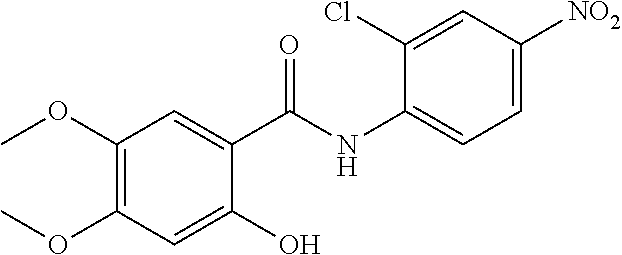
C1(OC)=C(OC)C=C(O)C(C(NC2=CC=C([NO2])C=C2Cl)=O)=C1
